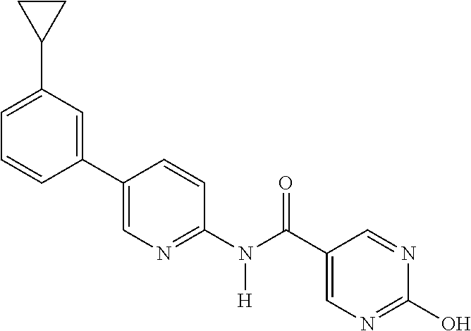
C1(C2=CN=C(N(C(C3=CN=C(O)N=C3)=O)[H])C=C2)=CC(C2CC2)=CC=C1
